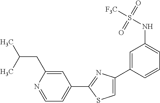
C1(C2=NC(C3=CC(NS([F3C])(=O)=O)=CC=C3)=CS2)=CC=NC(CC(C)C)=C1
